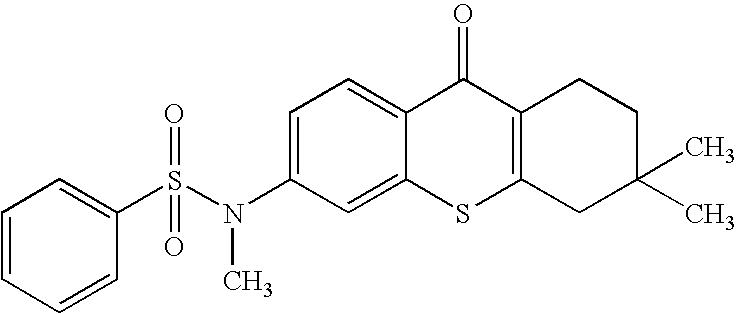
C1=C(N(S(C2=CC=CC=C2)(=O)=O)C)C=C2C(=C1)C(=O)C1=C(S2)CC(C)(C)CC1
